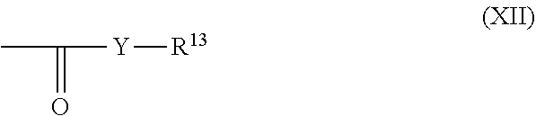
CC(=O)[Y][R13]
